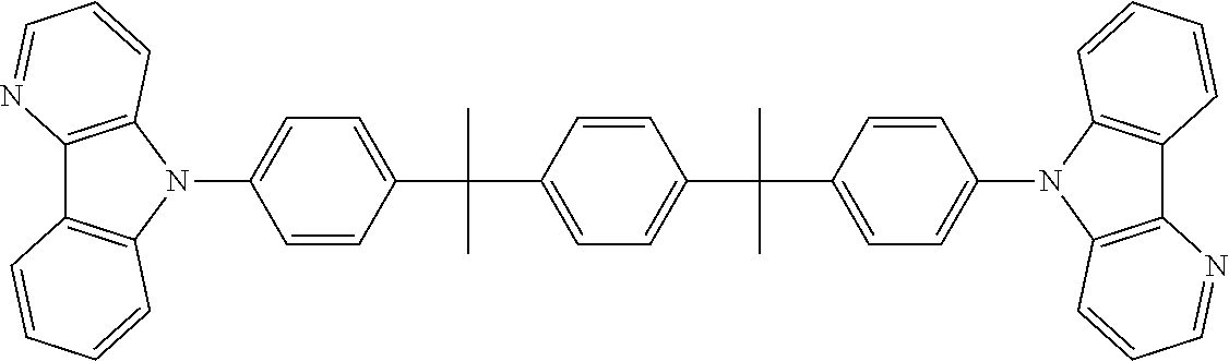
C1=C(C(C)(C)C2=CC=C(C(C)(C3=CC=C(N4C5=C(C6=C4C=CC=C6)N=CC=C5)C=C3)C)C=C2)C=CC(N2C3=C(C4=C2C=CC=C4)N=CC=C3)=C1
